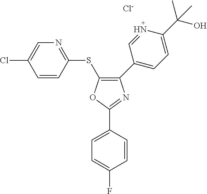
O1C(C2=CC=C(F)C=C2)=NC(C2=CC=C(C(O)(C)C)N=C2)=C1SC1=NC=C(Cl)C=C1.[Cl-]
